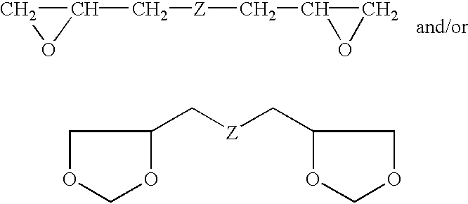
C1C(C[Z]CC2CO2)O1.O1C(C[Z]CC2COCO2)COC1
